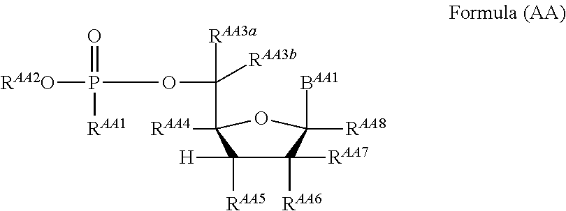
C1([RAA7])([RAA6])C([RAA5])([H])C([RAA4])(C([RAA3a])([RAA3b])OP([RAA2O])(=O)[RAA1])OC1([BAA1])[RAA8]
